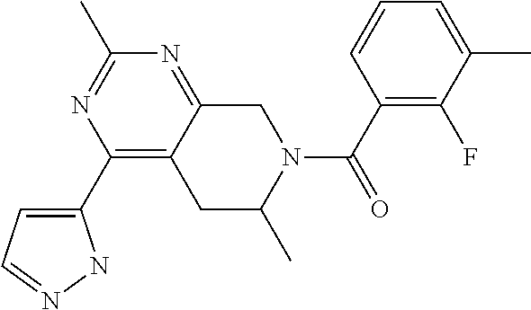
C1(C2=CC=NN2)=C2C(=NC(C)=N1)CN(C(C1=C(F)C(C)=CC=C1)=O)C(C)C2
